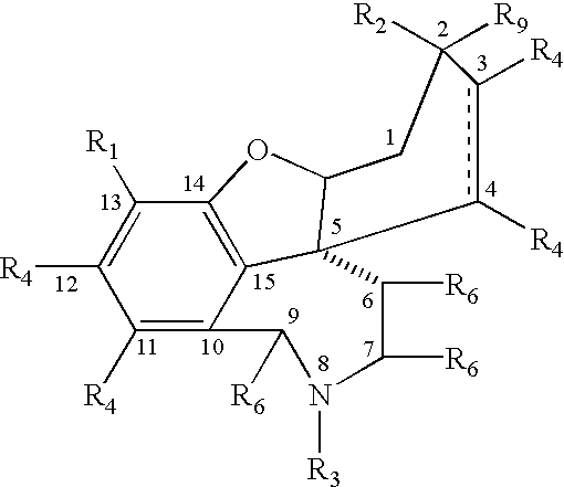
C1([R4])=C2C3=C(C([R1])=C1[R4])OC1C3(C([R6])C([R6])N([R3])C2[R6])c([R4])c([R4])C([R9])([R2])C1
